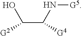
C(C(N[G5])[G4])(O)[G2]
